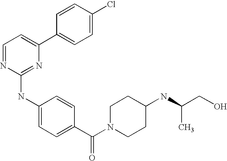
C1=NC(NC2=CC=C(C(N3CCC(NC(CO)C)CC3)=O)C=C2)=NC(C2=CC=C(Cl)C=C2)=C1
